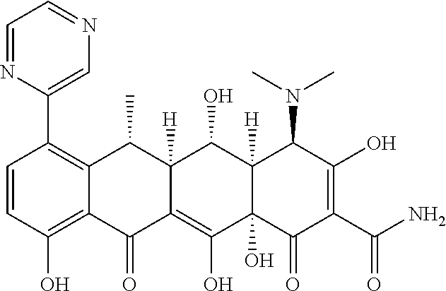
C1=CC(O)=C2C(=C1C1=CN=CC=N1)C(C)C1([H])C(=C(O)C3(O)C([H])(C1O)C(N(C)C)C(O)=C(C(N)=O)C3=O)C2=O
